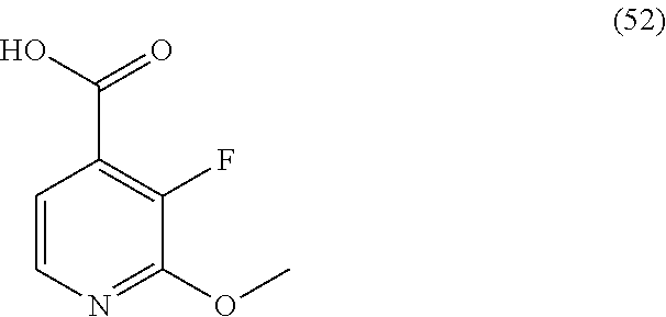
C1=CN=C(OC)C(F)=C1C(=O)O
